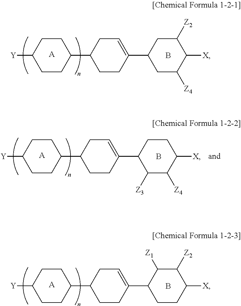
C1CC(C2CC([Z4])C([X])C([Z2])C2)=CCC1C1CCC([Y])CC1.B.[A].C1CC(C2C([Z3])C([Z4])C([X])CC2)=CCC1C1CCC([Y])CC1.B.[A].C1CC(C2CCC([X])C([Z2])C2[Z1])=CCC1C1CCC([Y])CC1.B.[A]
